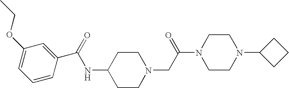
C(=O)(NC1CCN(CC(N2CCN(C3CCC3)CC2)=O)CC1)C1=CC(OCC)=CC=C1
